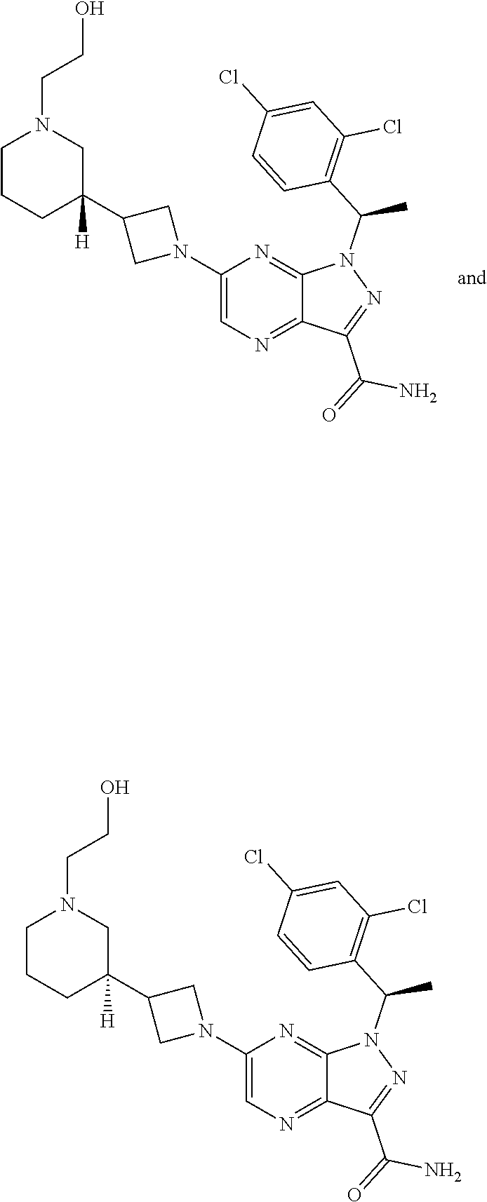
C1(N2CC(C3([H])CN(CCO)CCC3)C2)=CN=C2C(=N1)N(C(C1=C(Cl)C=C(Cl)C=C1)C)N=C2C(=O)N.C1(N2CC(C3([H])CN(CCO)CCC3)C2)=CN=C2C(=N1)N(C(C1=C(Cl)C=C(Cl)C=C1)C)N=C2C(=O)N
